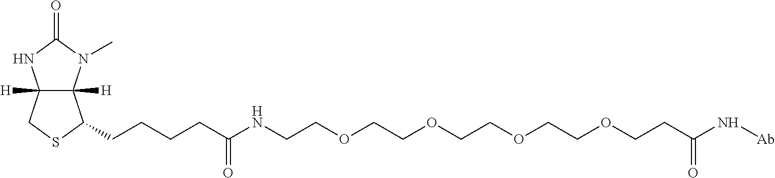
C12([H])C([H])(N(C)C(=O)N1)C(CCCCC(NCCOCCOCCOCCOCCC(N[Ab])=O)=O)SC2
